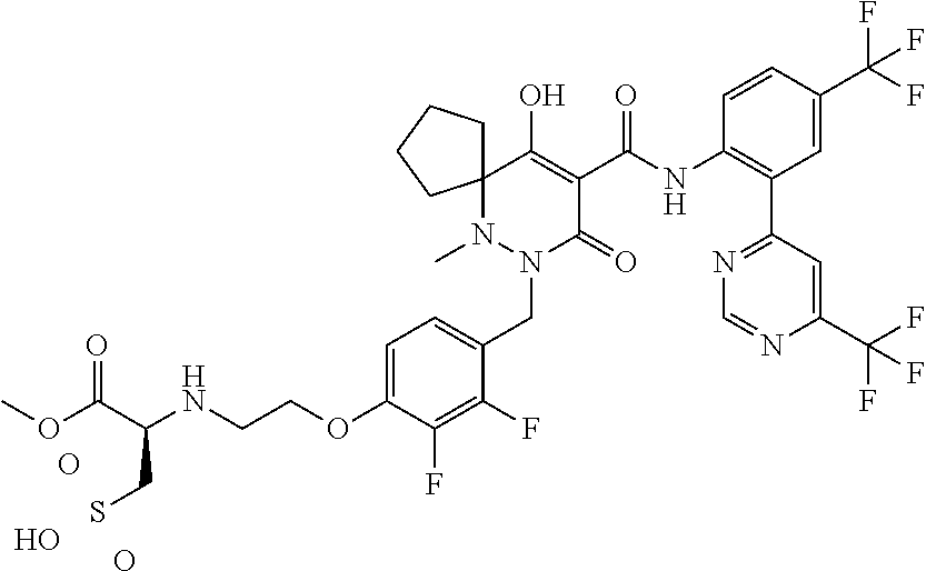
O.O.O.N1(C)N(CC2=CC=C(OCCNC(C(=O)OC)CS)C(F)=C2F)C(=O)C(C(NC2=C(C3=NC=NC(C(F)(F)F)=C3)C=C(C(F)(F)F)C=C2)=O)=C(O)C12CCCC2
